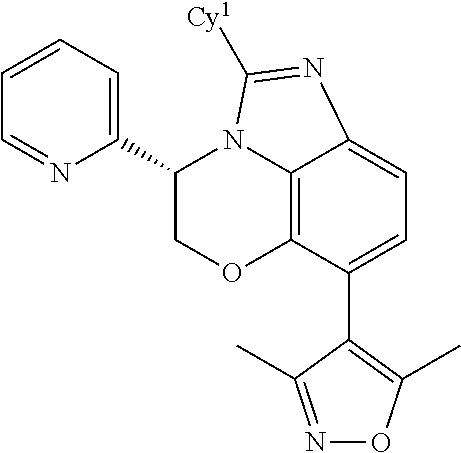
C1=CC=C(C2COC3=C4N2C([Cy1])=NC4=CC=C3C2=C(C)ON=C2C)N=C1
